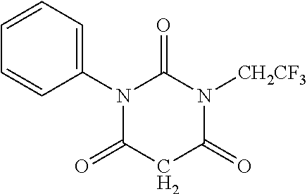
C1(N2C(=O)CC(=O)N([CH2CF3])C2=O)=CC=CC=C1
